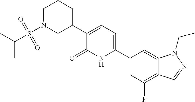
C1N(S(=O)(=O)C(C)C)CC(C2=CC=C(C3=CC(F)=C4C(=C3)N(CC)N=C4)NC2=O)CC1
